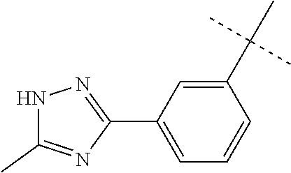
C1=C(C2=NNC(C)=N2)C=C(C(C)(C)C)C=C1
